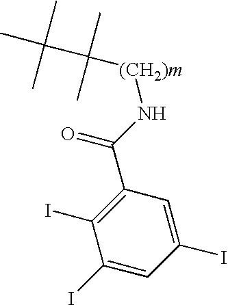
C1(I)=CC(C(N[(CH2)m]C(C(C)(C)C)(C)C)=O)=C(I)C(I)=C1
